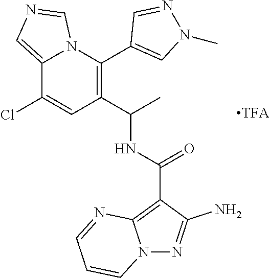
C12=CN=CN1C(C1=CN(C)N=C1)=C(C(C)NC(C1=C3N(N=C1N)C=CC=N3)=O)C=C2Cl
